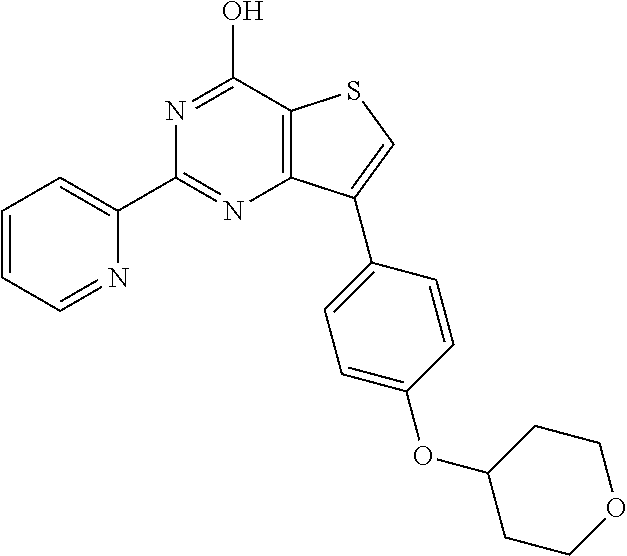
C12=C(C(O)=NC(C3=CC=CC=N3)=N1)SC=C2C1=CC=C(OC2CCOCC2)C=C1
